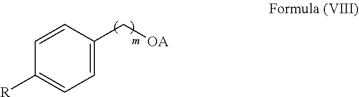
C1=CC(C[OA])=CC=C1[R]
